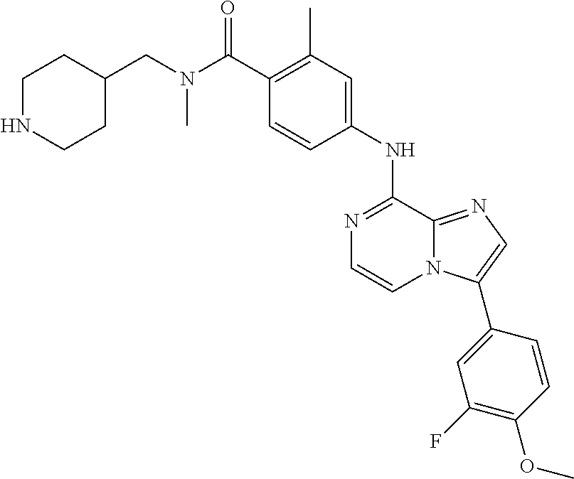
C1(C(N(CC2CCNCC2)C)=O)=C(C)C=C(NC2=NC=CN3C2=NC=C3C2=CC(F)=C(OC)C=C2)C=C1
